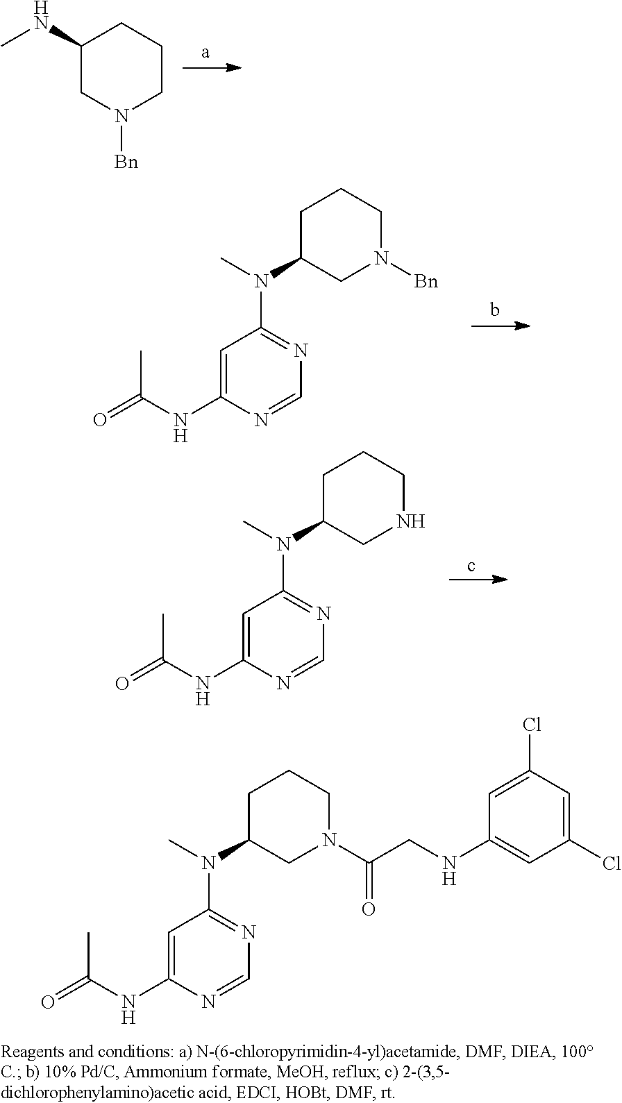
C1(NC)CN([Bn])CCC1.C1=C(NC(C)=O)N=CN=C1N(C)C1CCCN([Bn])C1.C1=C(NC(C)=O)N=CN=C1N(C)C1CCCNC1.C1(Cl)=CC(Cl)=CC(NCC(N2CCCC(N(C3=NC=NC(NC(C)=O)=C3)C)C2)=O)=C1
